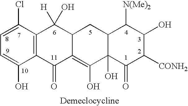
C1=C(O)C2=C(C(Cl)=C1)C([H])(O)C1C(=C(O)C3(O)C(C1)C([N(Me)2])C(O)C([CONH2])C3=O)C2=O
